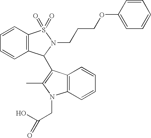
C12=C(C=CC=C1)N(CC(O)=O)C(C)=C2C1C2=C(C=CC=C2)S(=O)(=O)N1CCCOC1=CC=CC=C1
